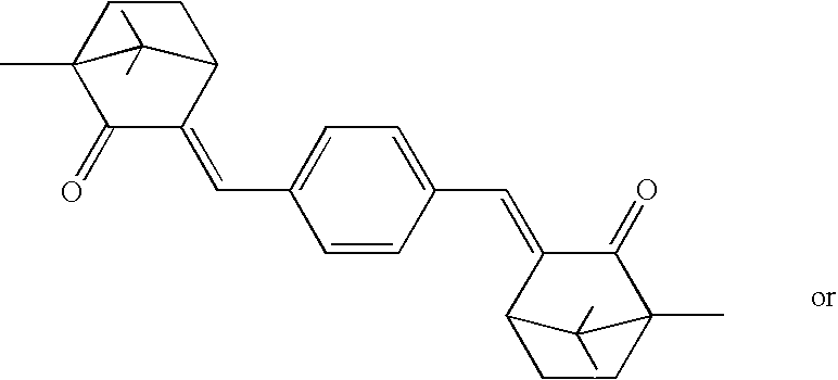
C1(=O)C(=CC2=CC=C(C=C3C4CCC(C)(C3=O)C4(C)C)C=C2)C2CCC1(C)C2(C)C
